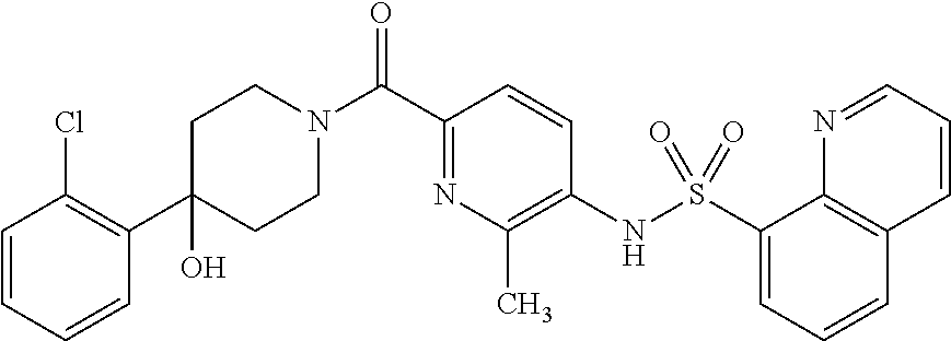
C1(O)(C2=C(Cl)C=CC=C2)CCN(C(C2=NC(C)=C(NS(C3=CC=CC4=C3N=CC=C4)(=O)=O)C=C2)=O)CC1
